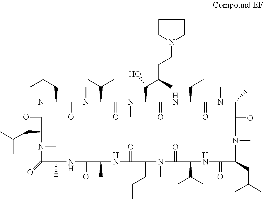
CC(CC1N(C)C(=O)C(CC(C)C)N(C)C(=O)C(C)NC(=O)C(C)NC(=O)C(CC(C)C)N(C)C(=O)C(C(C)C)NC(=O)C(CC(C)C)N(C)C(=O)C(C)N(C)C(=O)C(CC)NC(=O)C(C(C(C)CCN2CCCC2)O)N(C)C(=O)C(C(C)C)N(C)C1=O)C
